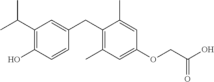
C1(C(C)C)=C(O)C=CC(CC2=C(C)C=C(OCC(O)=O)C=C2C)=C1
